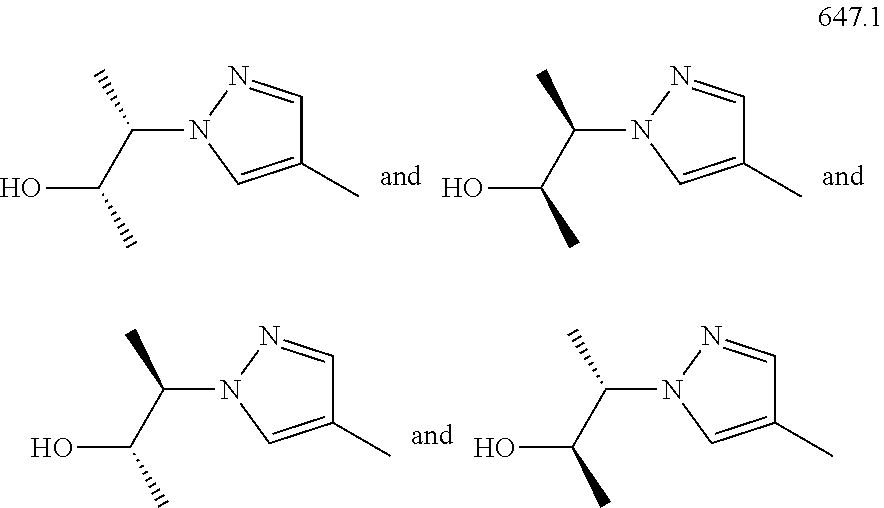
OC(C(C)N1N=CC(C)=C1)C.OC(C(C)N1N=CC(C)=C1)C.OC(C(C)N1N=CC(C)=C1)C.OC(C(C)N1N=CC(C)=C1)C
